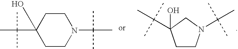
C1CN(C(C)(C)C)CCC1(O)C(C)(C)C.C1CN(C(C)(C)C)CC1(C(C)(C)C)O
